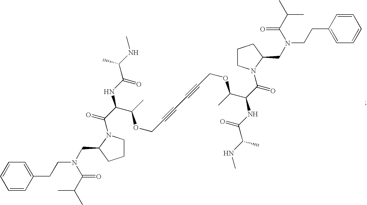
C1=CC(CCN(C(=O)C(C)C)CC2CCCN2C(=O)C(C(OCC#CC#CCOC(C(C(N2C(CN(CCC3=CC=CC=C3)C(=O)C(C)C)CCC2)=O)NC(=O)C(NC)C)C)C)NC(=O)C(NC)C)=CC=C1
